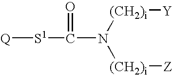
[Q][S1]C(=O)N([(CH2)i][Z])[(CH2)i][Y]
